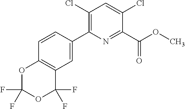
C12=C(OC(F)(F)OC1(F)F)C=CC(C1=C(Cl)C=C(Cl)C(C(OC)=O)=N1)=C2
